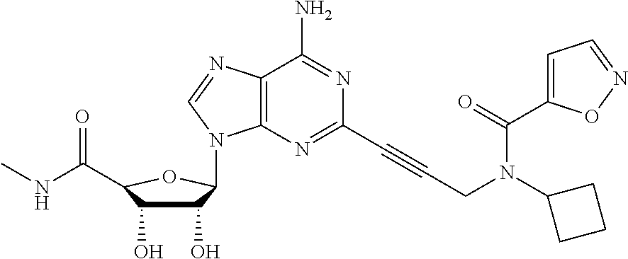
C12=C(N=C(C#CCN(C3CCC3)C(C3=CC=NO3)=O)N=C1N)N(C1C(O)C(O)C(C(=O)NC)O1)C=N2
